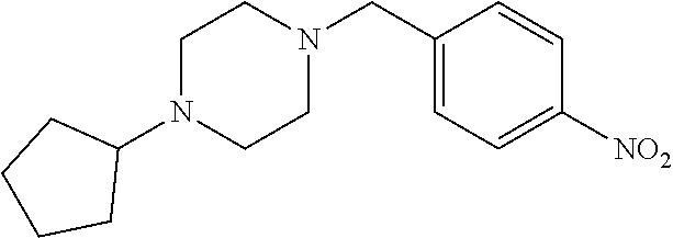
C1(N2CCN(CC3=CC=C([NO2])C=C3)CC2)CCCC1
